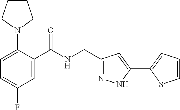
C1=C(N2CCCC2)C(C(NCC2=NNC(C3=CC=CS3)=C2)=O)=CC(F)=C1
